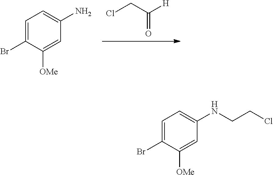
ClCC([H])=O.C1=C(Br)C([OMe])=CC(N)=C1.C1=C(Br)C([OMe])=CC(NCCCl)=C1
